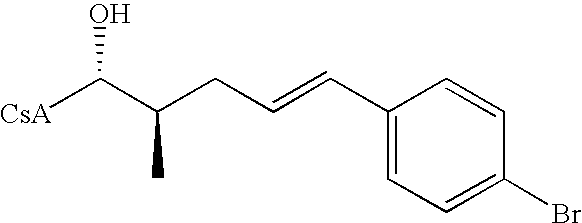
[CsA]C(C(CC=CC1=CC=C(Br)C=C1)C)O
